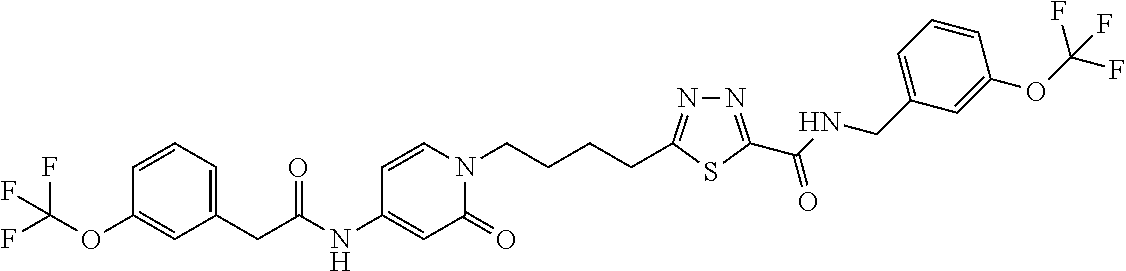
C1(NC(CC2=CC=CC(OC(F)(F)F)=C2)=O)=CC(=O)N(CCCCC2=NN=C(C(NCC3=CC=CC(OC(F)(F)F)=C3)=O)S2)C=C1
